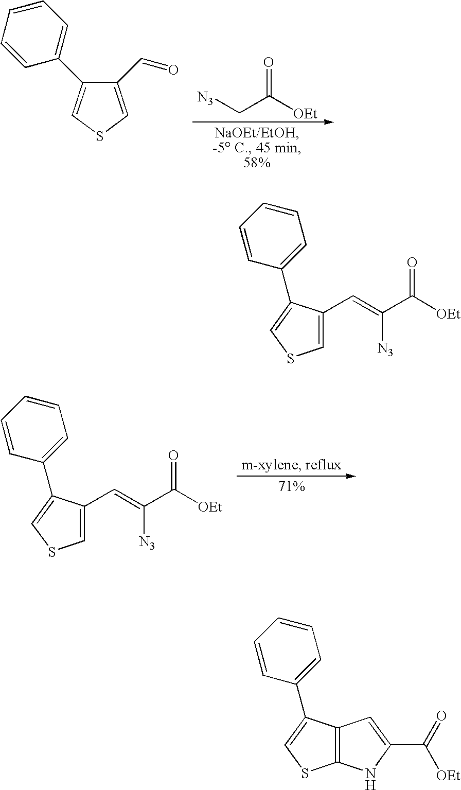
C(C([OEt])=O)[N3].C1(C2=CSC=C2C=O)=CC=CC=C1.C1(C2=CSC=C2C=C(C([OEt])=O)[N3])=CC=CC=C1.C1(C2=CSC=C2C=C(C([OEt])=O)[N3])=CC=CC=C1.C1(C2=CSC3=C2C=C(C(=O)[OEt])N3)=CC=CC=C1
